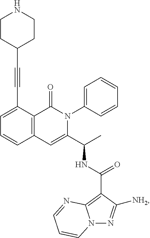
C1(C#CC2CCNCC2)=CC=CC2=C1C(=O)N(C1=CC=CC=C1)C(C(C)NC(C1=C3N(N=C1[NH2])C=CC=N3)=O)=C2
